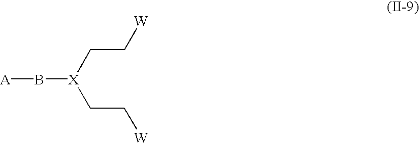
C([X](CC[W])B[A])C[W]
